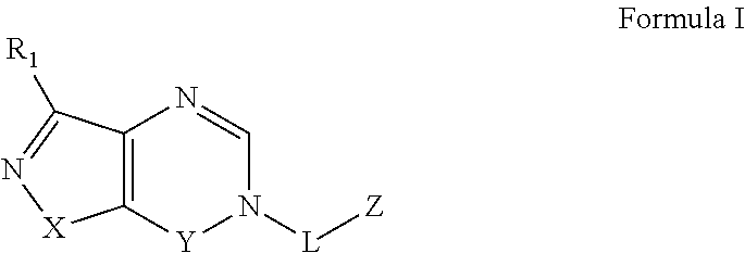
C12=C([Y]N([L][Z])C=N1)[X]N=C2[R1]
